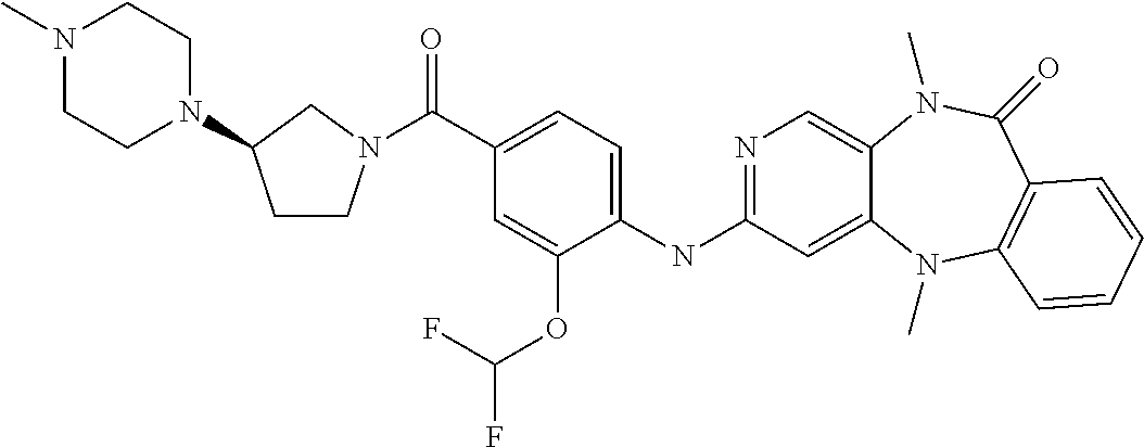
C1(NC2=NC=C3C(=C2)N(C)C2=C(C(=O)N3C)C=CC=C2)=CC=C(C(=O)N2CCC(N3CCN(C)CC3)C2)C=C1OC(F)F
